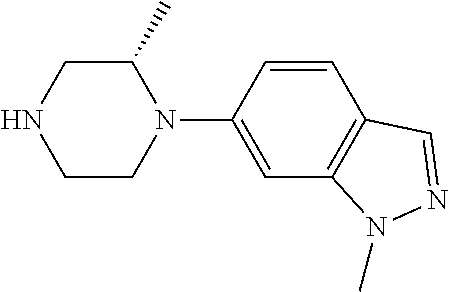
C1C(C)N(C2=CC3=C(C=C2)C=NN3C)CCN1
